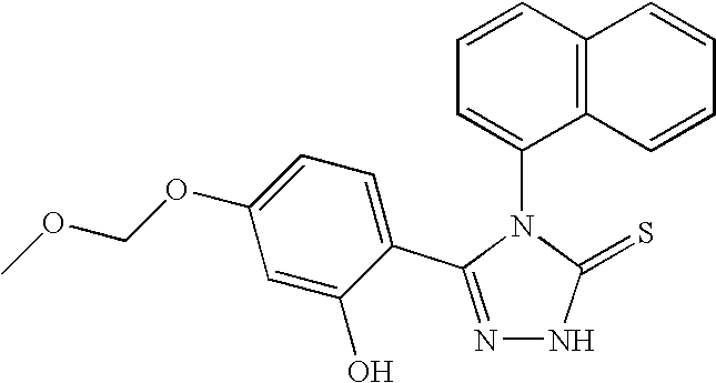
N1=C(C2=CC=C(OCOC)C=C2O)N(C2=CC=CC3=C2C=CC=C3)C(=S)N1
